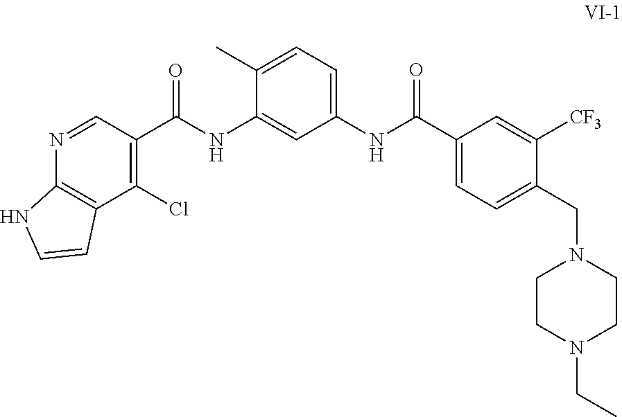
C1=C(C)C(NC(C2=C(Cl)C3=C(N=C2)NC=C3)=O)=CC(NC(C2=CC=C(CN3CCN(CC)CC3)C([CF3])=C2)=O)=C1
